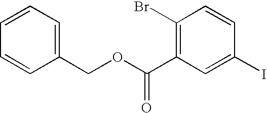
C1(COC(C2=C(Br)C=CC(I)=C2)=O)=CC=CC=C1
